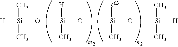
[H][Si](O[Si](O[Si](O[Si]([H])(C)C)([R6b])C)([H])C)(C)C
